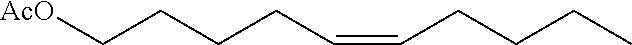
C(=CCCCC)CCCC[AcO]
